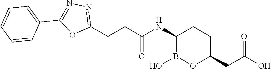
C(C1=NN=C(C2=CC=CC=C2)O1)CC(NC1B(O)OC(CC(O)=O)CC1)=O
